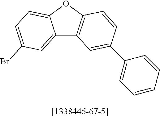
C12=CC(Br)=CC=C1OC1=C2C=C(C2=CC=CC=C2)C=C1
